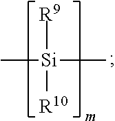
C[Si](C)([R9])[R10]
